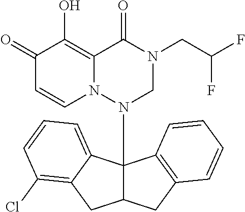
C1(=O)C=CN2C(=C1O)C(=O)N(CC(F)F)CN2C12C(CC3=C1C=CC=C3)CC1=C(Cl)C=CC=C21
